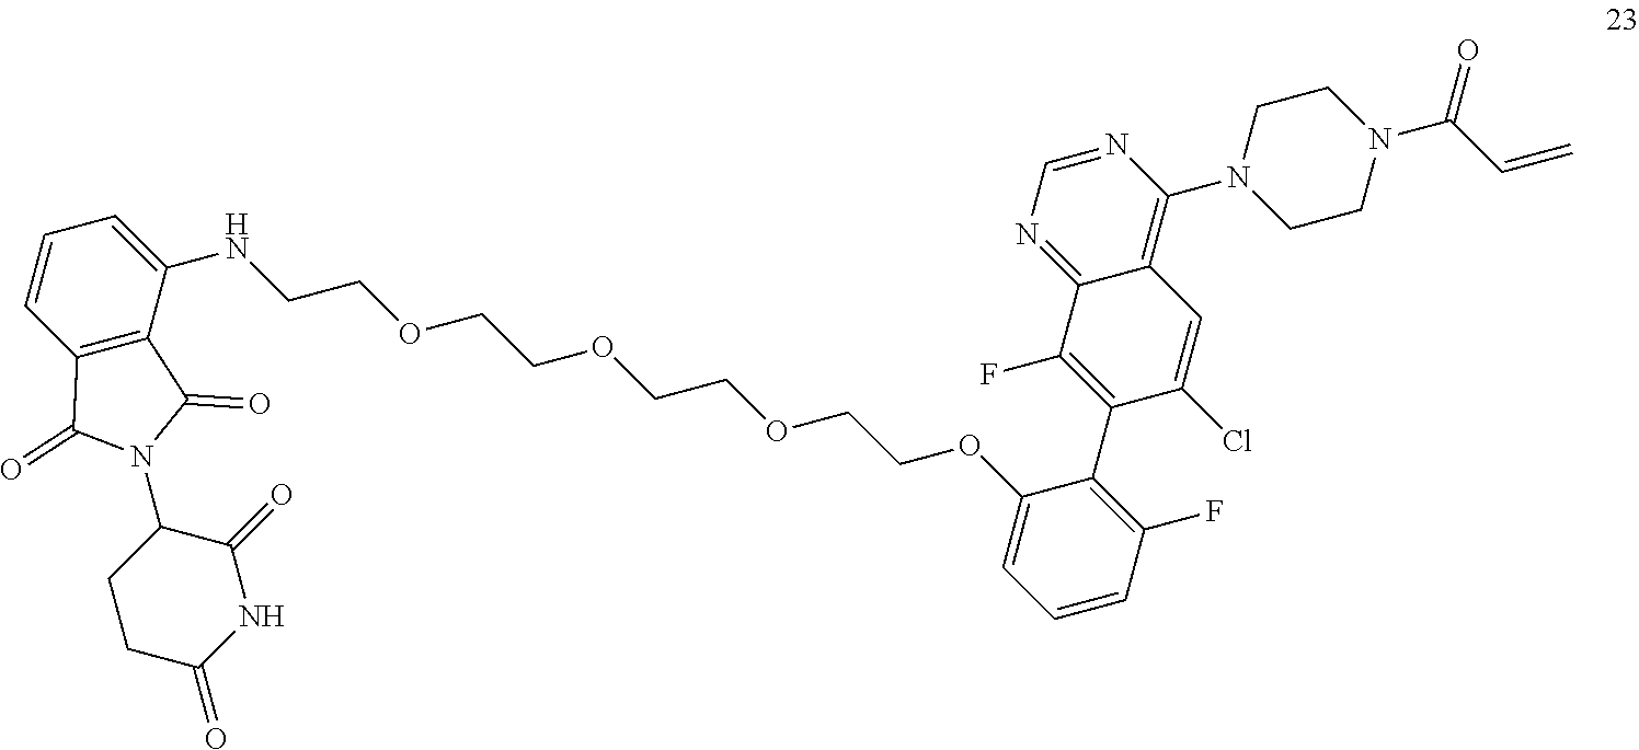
N1=CN=C2C(F)=C(C3=C(F)C=CC=C3OCCOCCOCCOCCNC3=CC=CC4=C3C(=O)N(C3CCC(=O)NC3=O)C4=O)C(Cl)=CC2=C1N1CCN(C(C=C)=O)CC1
